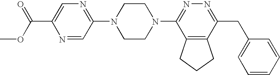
N1=CC(N2CCN(C3=NN=C(CC4=CC=CC=C4)C4=C3CCC4)CC2)=NC=C1C(OC)=O
